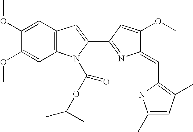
C1(OC)=CC2=C(C=C1OC)N(C(OC(C)(C)C)=O)C(C1=NC(=CC3=C(C)C=C(C)N3)C(OC)=C1)=C2
